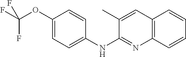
C1(OC(F)(F)F)=CC=C(NC2=NC3=C(C=C2C)C=CC=C3)C=C1
